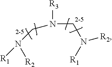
[R3]N(CN([R2])[R1])CN([R1])[R2]
